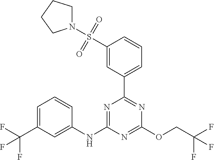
C1(C2=CC=CC(S(N3CCCC3)(=O)=O)=C2)=NC(OCC(F)(F)F)=NC(NC2=CC(C(F)(F)F)=CC=C2)=N1
